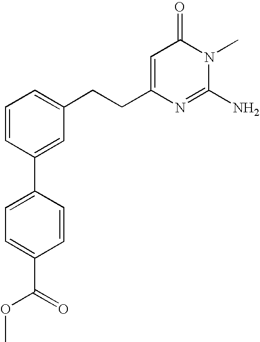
C1=CC(C2=CC=C(C(=O)OC)C=C2)=CC(CCC2=CC(=O)N(C)C(N)=N2)=C1
